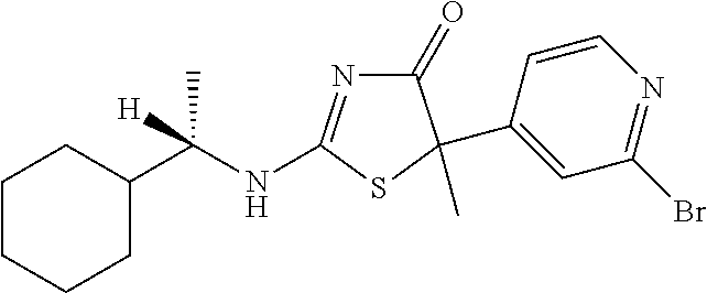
C1CCCC(C(NC2=NC(=O)C(C3=CC(Br)=NC=C3)(C)S2)(C)[H])C1
